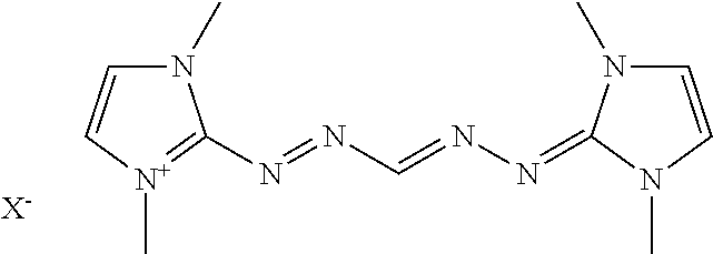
N1(C)C=C[N+](C)=C1N=NC=NN=C1N(C)C=CN1C.[X-]
